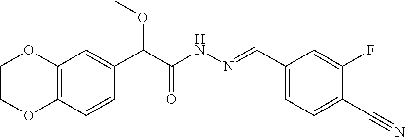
C(C(NN=CC1=CC=C(C#N)C(F)=C1)=O)(C1=CC2=C(C=C1)OCCO2)OC
